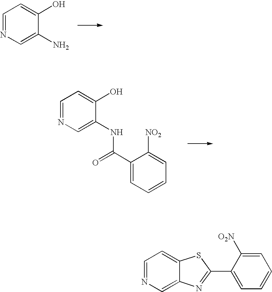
C1=NC=C(N)C(O)=C1.C1=NC=C(NC(=O)C2=CC=CC=C2[NO2])C(O)=C1.C1=NC=C2C(=C1)SC(C1=CC=CC=C1[O2N])=N2
